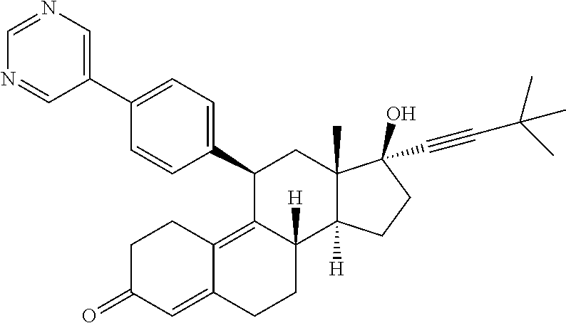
C1(C2=CC=C(C3=CN=CN=C3)C=C2)C2=C3C(=CC(=O)CC3)CCC2([H])C2([H])C(C)(C1)C(C#CC(C)(C)C)(O)CC2
